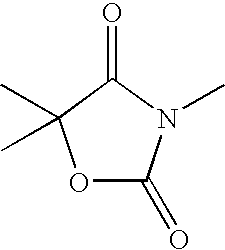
O1C(=O)N(C)C(=O)C1(C)C
